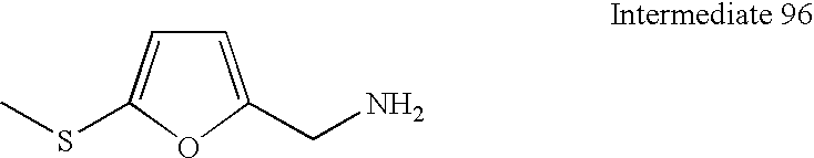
C1=C(CN)OC(SC)=C1
